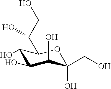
C1(O)C(O)C(O)C(CO)(O)OC1C(CO)O
